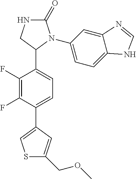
C1(=O)NCC(C2=CC=C(C3=CSC(COC)=C3)C(F)=C2F)N1C1=CC=C2C(=C1)N=CN2
